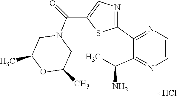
O1C(C)CN(C(=O)C2=CN=C(C3=NC=CN=C3C(C)N)S2)CC1C.[ HCl]
